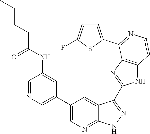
C1=NC=C(C2=CN=C3C(=C2)C(C2=NC4=C(N2)C=CN=C4C2=CC=C(F)S2)=NN3)C=C1NC(CCCC)=O
